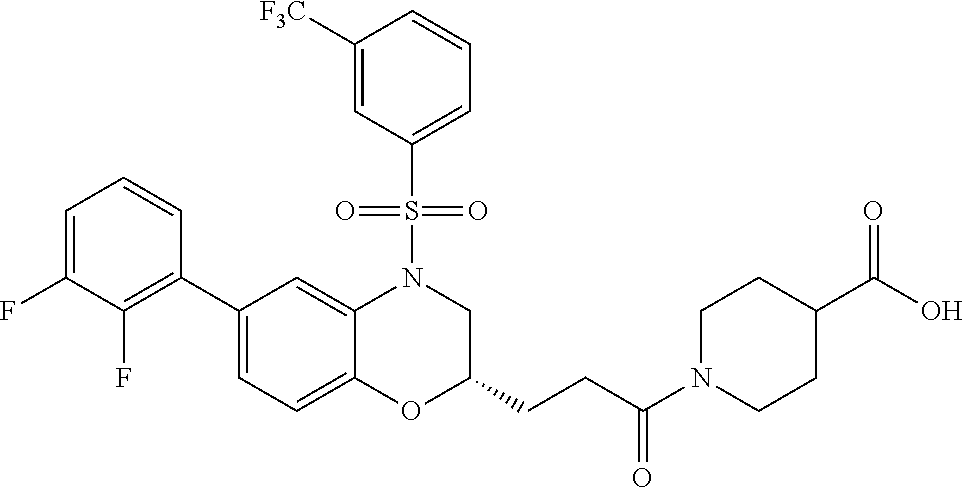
C1=C(F)C(F)=C(C2=CC=C3C(=C2)N(S(C2=CC=CC([F3C])=C2)(=O)=O)CC(CCC(N2CCC(C(O)=O)CC2)=O)O3)C=C1
